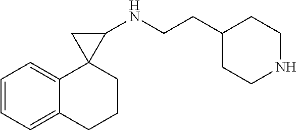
C1=CC=C2C(=C1)C1(CCC2)C(NCCC2CCNCC2)C1
